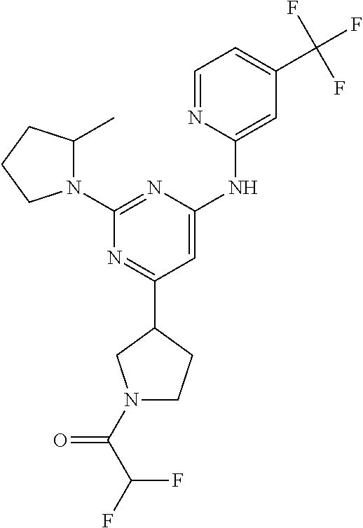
N1=C(C2CN(C(C(F)F)=O)CC2)C=C(NC2=CC(C(F)(F)F)=CC=N2)N=C1N1C(C)CCC1
